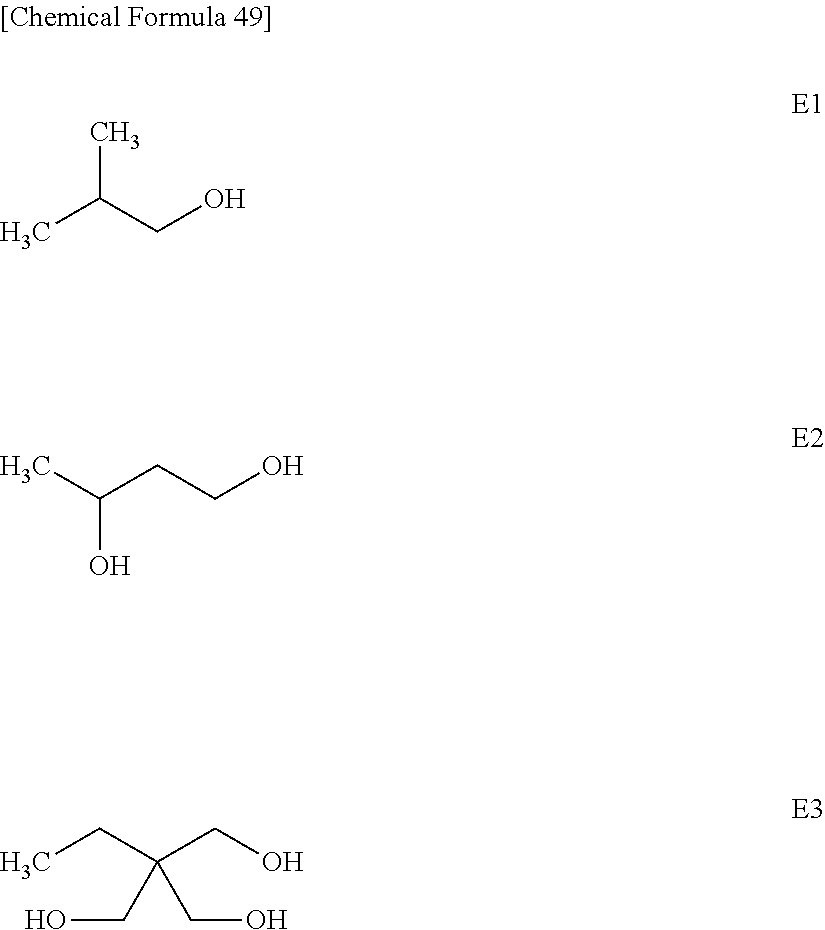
CC(CO)C.C(CCO)(C)O.OCC(CO)(CO)CC
